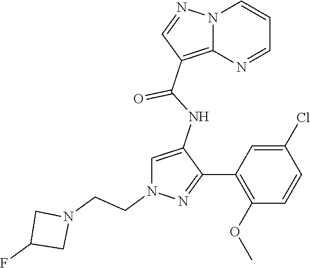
N12C(=C(C(NC3=CN(CCN4CC(F)C4)N=C3C3=C(OC)C=CC(Cl)=C3)=O)C=N1)N=CC=C2
